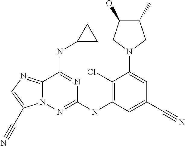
C12=NC=C(C#N)N1N=C(NC1=C(Cl)C(N3CC(O)C(C)C3)=CC(C#N)=C1)N=C2NC1CC1
